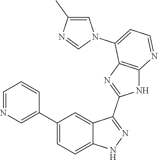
C1=NC=C(C2=CC=C3C(=C2)C(C2=NC4=C(N2)N=CC=C4N2C=C(C)N=C2)=NN3)C=C1
